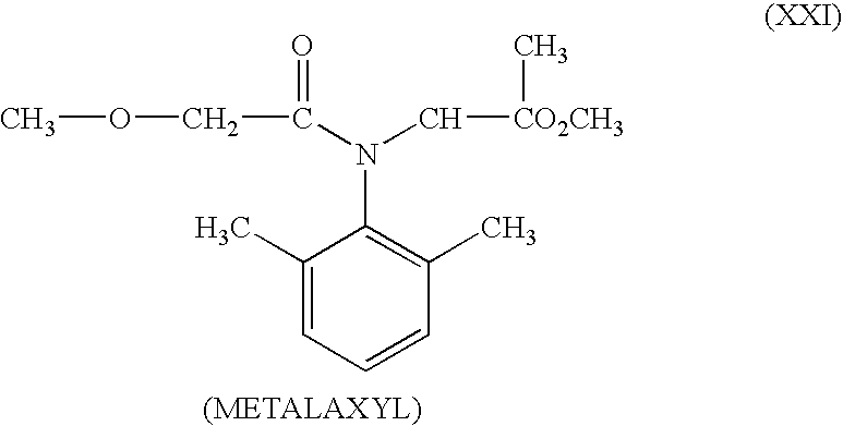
C1(C)=CC=CC(C)=C1N(C(COC)=O)C[CO2CH3]C
